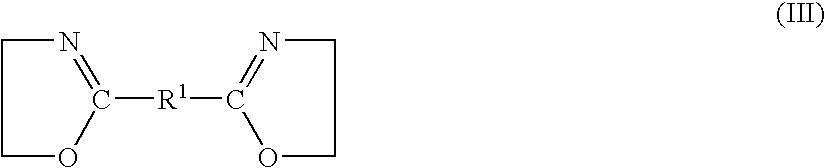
C1COC([R1]C2=NCCO2)=N1
